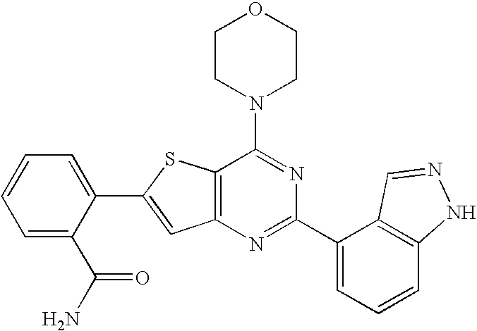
C1CN(C2=NC(C3=CC=CC4=C3C=NN4)=NC3=C2SC(C2=CC=CC=C2C(N)=O)=C3)CCO1
